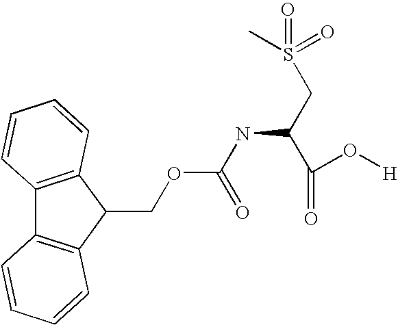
O(C(NC(CS(=O)(=O)C)C(O[H])=O)=O)CC1C2=C(C3=C1C=CC=C3)C=CC=C2
